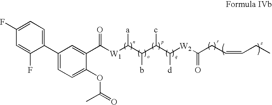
C(C([W2]C(CC=CCC)=O)[d])(c)C(C([W1]C(C1=CC(C2=CC=C(F)C=C2F)=CC=C1OC(=O)C)=O)[a])b
